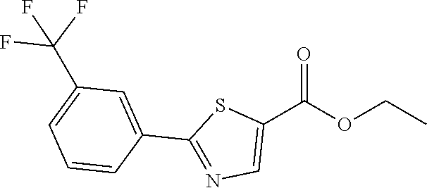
C1(C(OCC)=O)=CN=C(C2=CC(C(F)(F)F)=CC=C2)S1
